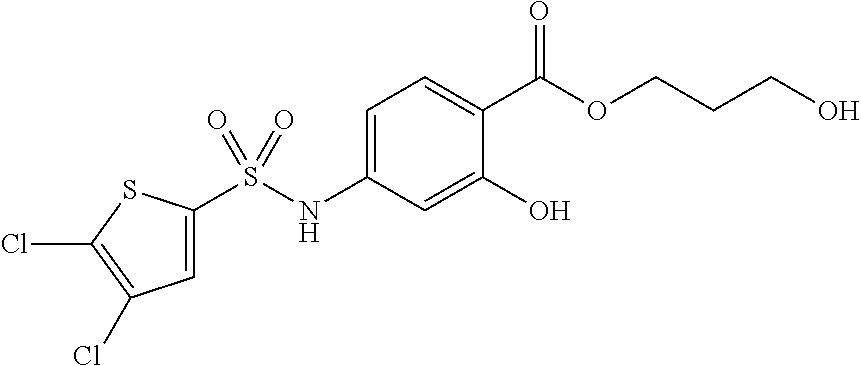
C1=C(S(NC2=CC=C(C(OCCCO)=O)C(O)=C2)(=O)=O)SC(Cl)=C1Cl
